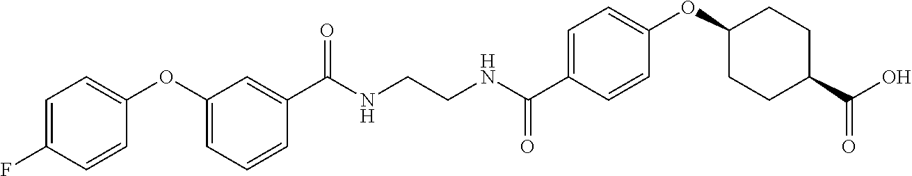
C(NCCNC(C1=CC=C(OC2CCC(C(O)=O)CC2)C=C1)=O)(=O)C1=CC(OC2=CC=C(F)C=C2)=CC=C1
